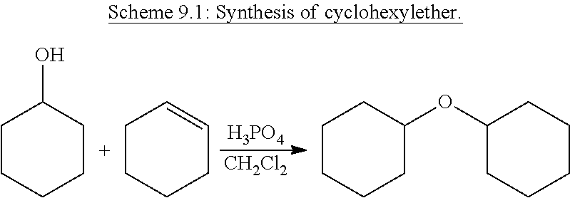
C1CCCCC1O.C1CCCC=C1.[H3PO4].[CH2Cl2].C1CCCC(OC2CCCCC2)C1
